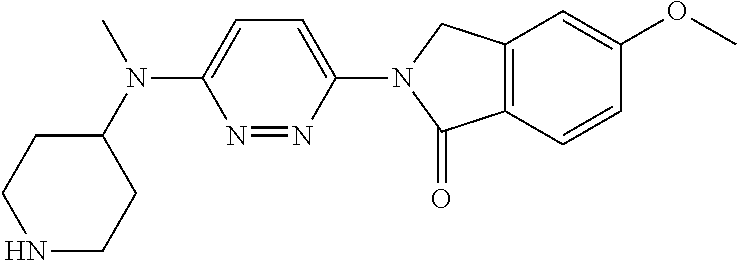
N1CCC(N(C)C2=CC=C(N3CC4=C(C3=O)C=CC(OC)=C4)N=N2)CC1
